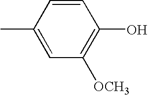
CC1=CC([OCH3])=C(O)C=C1
